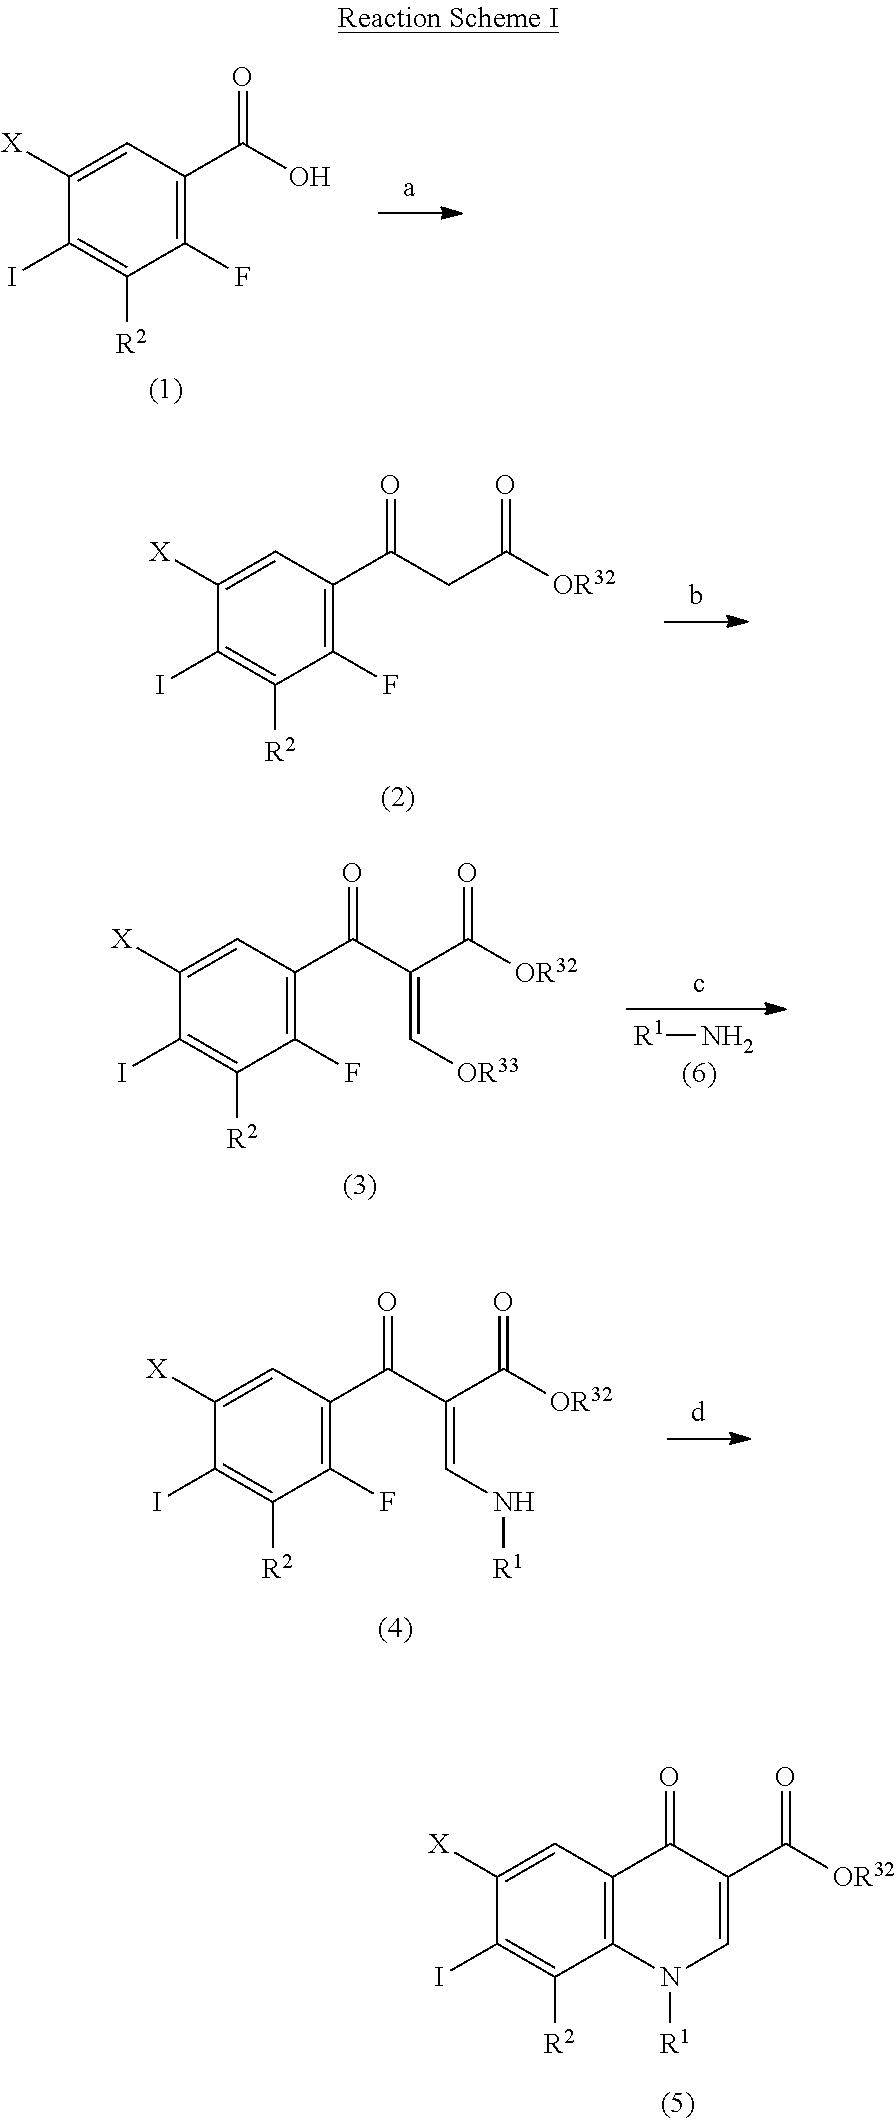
C1=C([X])C(I)=C([R2])C(F)=C1C(O)=O.C1=C([X])C(I)=C([R2])C(F)=C1C(=O)CC([OR32])=O.C1=C([X])C(I)=C([R2])C(F)=C1C(=O)C(C([OR32])=O)=C[OR33].[R1]N.C1=C([X])C(I)=C([R2])C(F)=C1C(=O)C(C([OR32])=O)=CN[R1].C1=C([X])C(I)=C([R2])C2=C1C(=O)C(C([OR32])=O)=CN2[R1]
